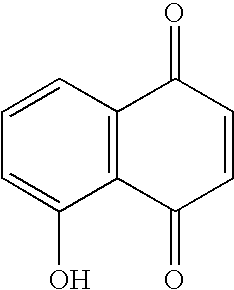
C1=CC2=C(C(O)=C1)C(=O)C=CC2=O
